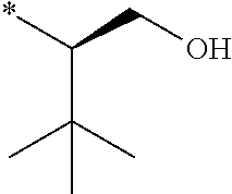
*C(CO)C(C)(C)C
